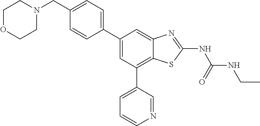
C1(C2=CC=C(CN3CCOCC3)C=C2)=CC(C2=CC=CN=C2)=C2C(=C1)N=C(NC(=O)NCC)S2
